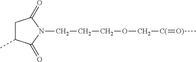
C1C(C)C(=O)N(CCCOC[C(]=[O)]C)C1=O
